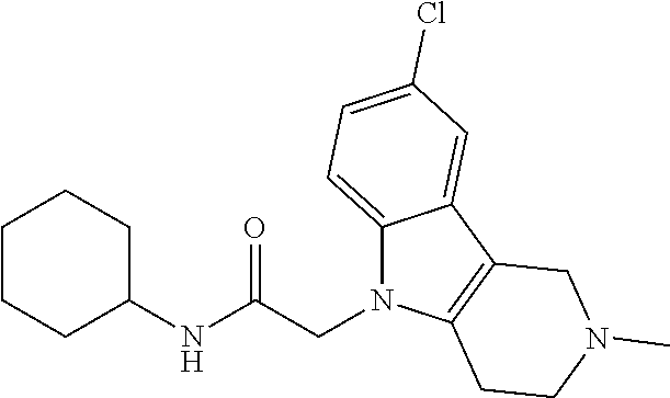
C12=CC=C(Cl)C=C1C1=C(N2CC(NC2CCCCC2)=O)CCN(C)C1
